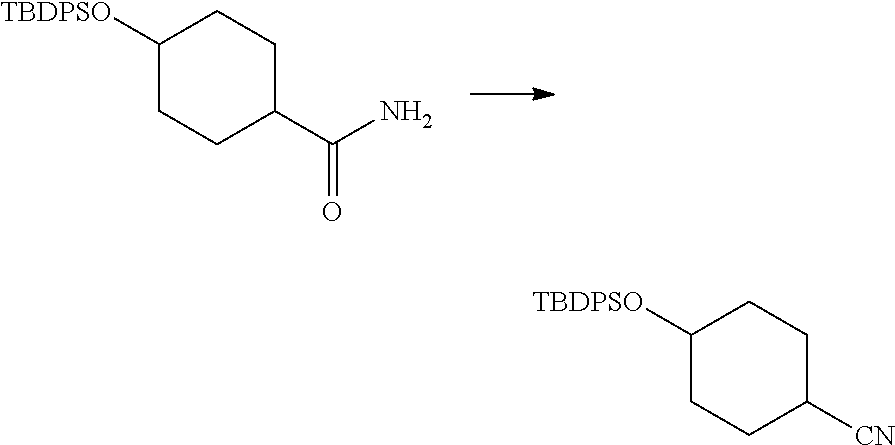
C1([TBDPSO])CCC(C(=O)N)CC1.C1([TBDPSO])CCC([CN])CC1
